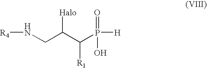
N(CC(C(P([H])(=O)O)[R1])[Halo])[R4]
